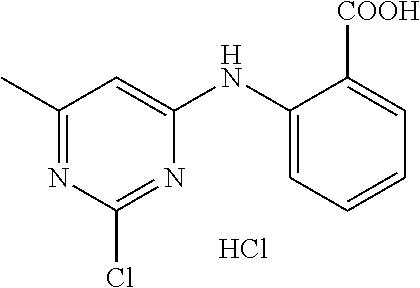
C1(C)=NC(Cl)=NC(NC2=CC=CC=C2[COOH])=C1.Cl
